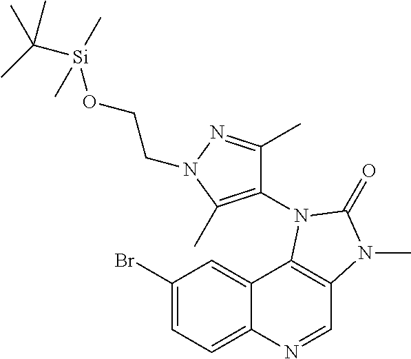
C1(Br)=CC=C2C(=C1)C1=C(C=N2)N(C)C(=O)N1C1=C(C)N(CCO[Si](C(C)(C)C)(C)C)N=C1C
